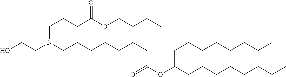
C(CC)COC(CCCN(CCO)CCCCCCCC(OC(CCCCCCCC)CCCCCCCC)=O)=O
